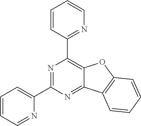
N1=C(C2=CC=CC=N2)N=C2C(=C1C1=NC=CC=C1)OC1=C2C=CC=C1
